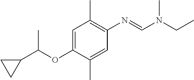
C1(C(OC2=CC(C)=C(N=CN(CC)C)C=C2C)C)CC1
